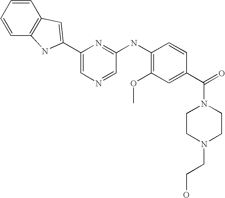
C1=CC=CC2=C1C=C(C1=CN=CC(NC3=C(OC)C=C(C(=O)N4CCN(CCO)CC4)C=C3)=N1)N2
